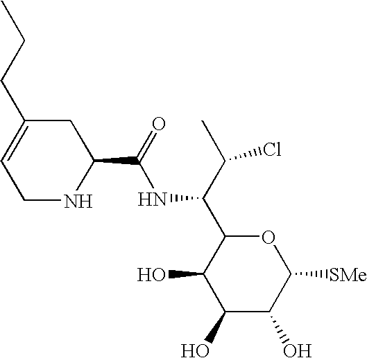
C1(O)C(O)C([SMe])OC(C(C(C)Cl)NC(=O)C2CC(CCC)=CCN2)C1O
